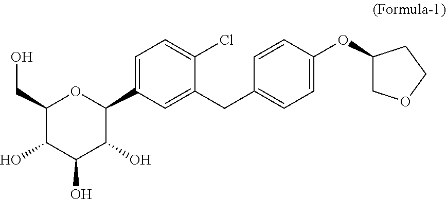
C1(CO)C(O)C(O)C(O)C(C2=CC=C(Cl)C(CC3=CC=C(OC4COCC4)C=C3)=C2)O1
